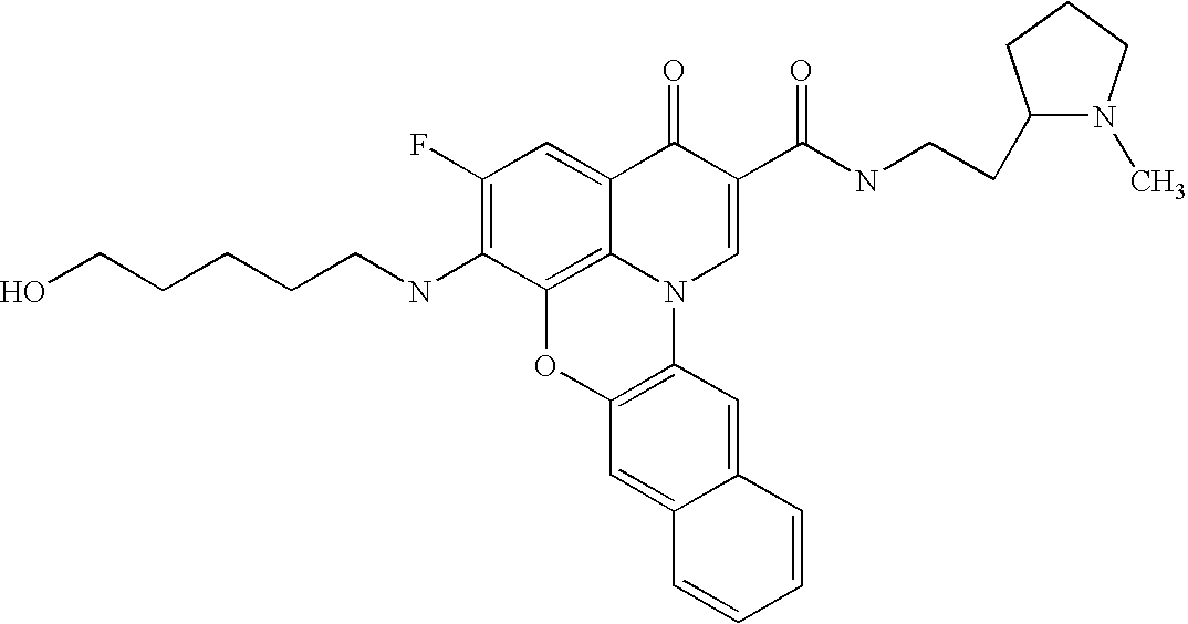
C1(F)=C(NCCCCCO)C2=C3C(=C1)C(=O)C(C(=O)NCCC1N(C)CCC1)=CN3C1=C(O2)C=C2C(=C1)C=CC=C2
